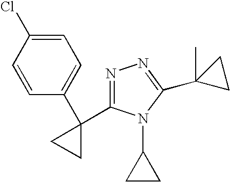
C1(Cl)=CC=C(C2(C3=NN=C(C4(C)CC4)N3C3CC3)CC2)C=C1
